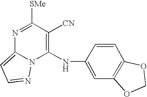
C1(NC2=CC3=C(C=C2)OCO3)=C([CN])C([SMe])=NC2=CC=NN12
